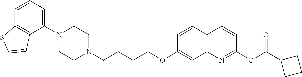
C1N(C2=CC=CC3=C2C=CS3)CCN(CCCCOC2=CC3=C(C=C2)C=CC(OC(C2CCC2)=O)=N3)C1
